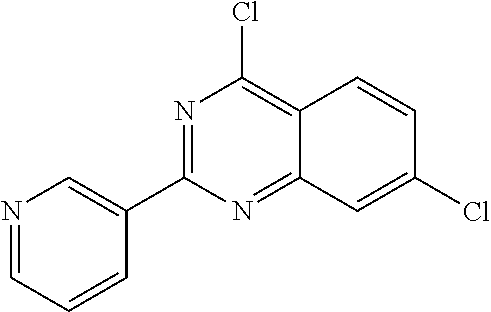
N1=C(C2=CN=CC=C2)N=C2C(=C1Cl)C=CC(Cl)=C2
